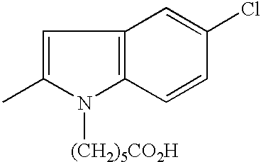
C1=C(C)N([(CH2)5CO2H])C2=C1C=C(Cl)C=C2
